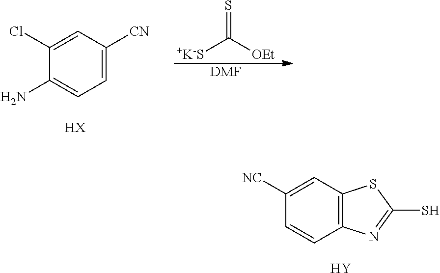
C1(Cl)=CC([CN])=CC=C1N.[HX].[+K-S]C([OEt])=S.[DMF].C1([NC])=CC2=C(C=C1)N=C(S)S2.[Y]
